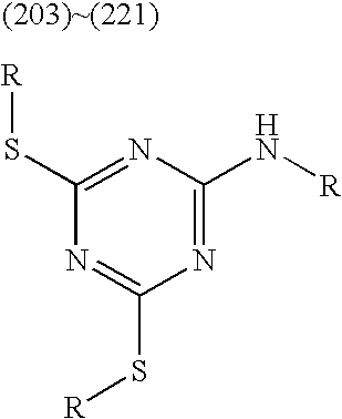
C1(S[R])=NC(N[R])=NC(S[R])=N1
